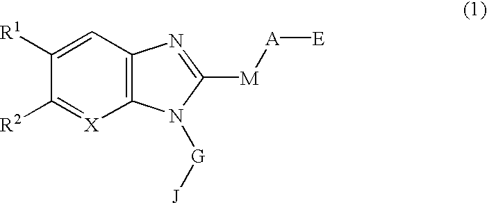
C1=C([R1])C([R2])=[X]C2=C1N=C([M][A][E])N2[G][J]
